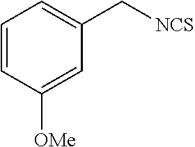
C1=CC([OMe])=CC(C[NCS])=C1
